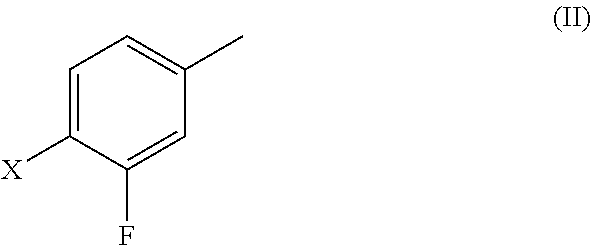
[X]C1=CC=C(C)C=C1F
